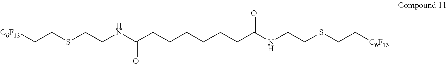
[C6F13]CCSCCNC(=O)CCCCCCC(NCCSCC[C6F13])=O
